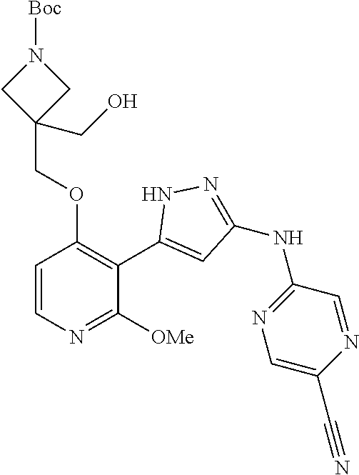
C1=CN=C([OMe])C(C2=CC(NC3=NC=C(C#N)N=C3)=NN2)=C1OCC1(CO)CN([Boc])C1
